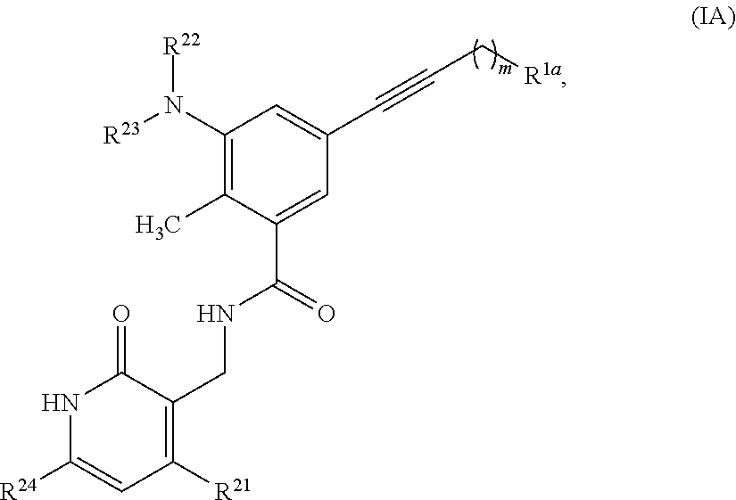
N1C([R24])=CC([R21])=C(CNC(=O)C2=CC(C#CC[R1a])=CC(N([R23])[R22])=C2C)C1=O
